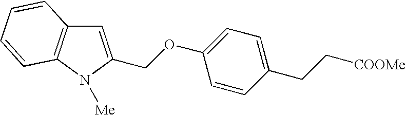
O(C1=CC=C(CC[COOMe])C=C1)CC1=CC2=C(N1[Me])C=CC=C2
